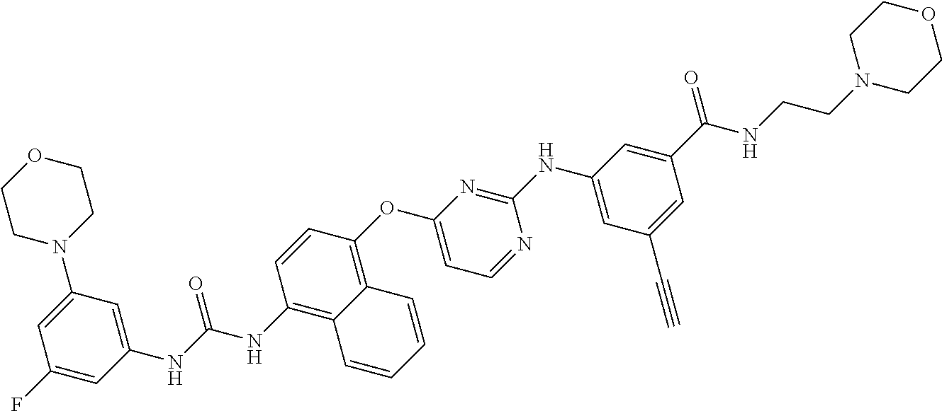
C1(NC(NC2=C3C(=C(OC4=CC=NC(NC5=CC(C#C)=CC(C(=O)NCCN6CCOCC6)=C5)=N4)C=C2)C=CC=C3)=O)=CC(N2CCOCC2)=CC(F)=C1
